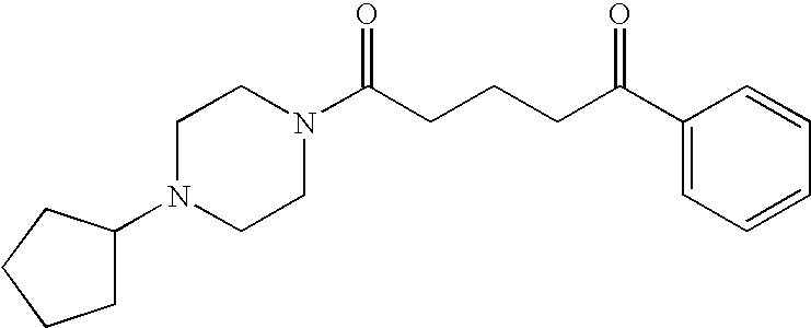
C1(N2CCN(C(CCCC(C3=CC=CC=C3)=O)=O)CC2)CCCC1
